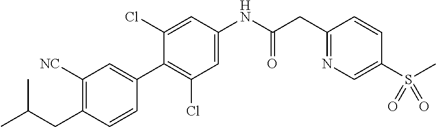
C1(CC(C)C)=C([NC])C=C(C2=C(Cl)C=C(NC(CC3=NC=C(S(C)(=O)=O)C=C3)=O)C=C2Cl)C=C1
